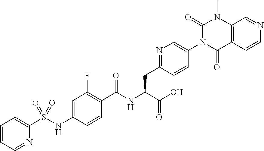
C1=CC=NC(S(NC2=CC(F)=C(C(NC(C(O)=O)CC3=NC=C(N4C(=O)C5=C(N(C)C4=O)C=NC=C5)C=C3)=O)C=C2)(=O)=O)=C1
